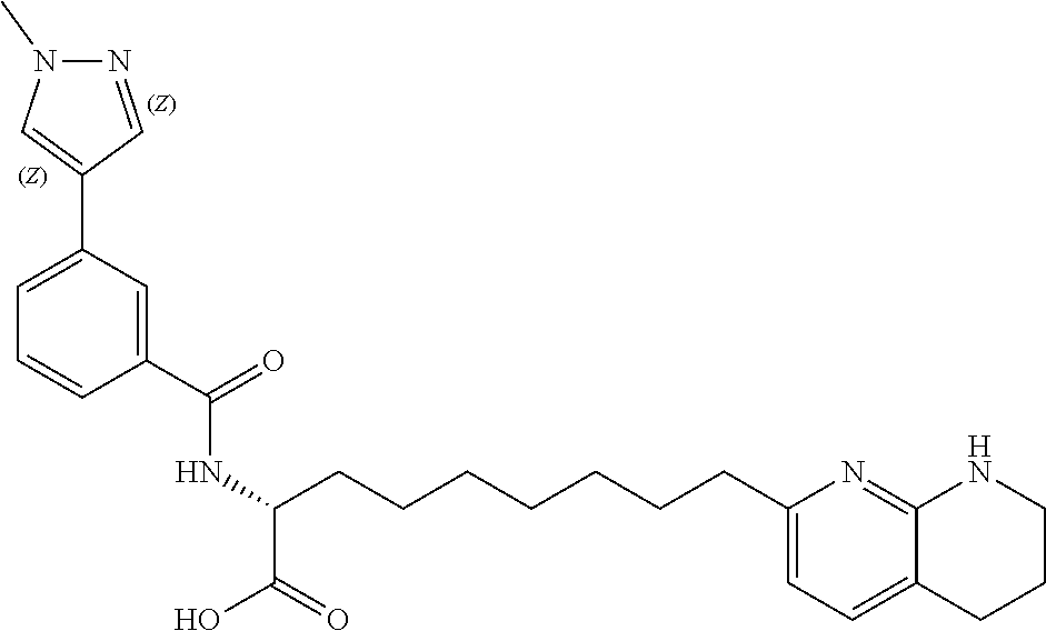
C1(C(=O)NC(C(=O)O)CCCCCCCC2=CC=C3C(=N2)NCCC3)=CC(C2=CN(C)N=C2)=CC=C1
